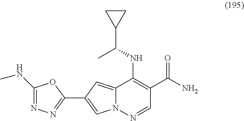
N12C(=CC(C3=NN=C(NC)O3)=C1)C(NC(C1CC1)C)=C(C(N)=O)C=N2
